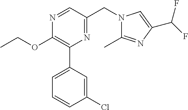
C1(OCC)=C(C2=CC=CC(Cl)=C2)N=C(CN2C(C)=NC(C(F)F)=C2)C=N1
